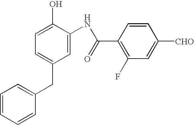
C1=C(CC2=CC=CC=C2)C=C(NC(C2=C(F)C=C([CHO])C=C2)=O)C(O)=C1
